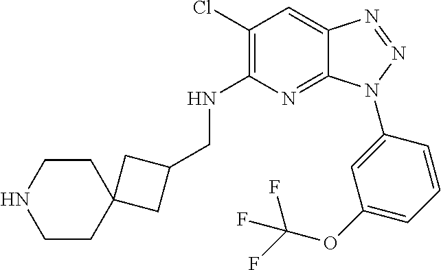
C1(Cl)=C(NCC2CC3(C2)CCNCC3)N=C2C(=C1)N=NN2C1=CC(OC(F)(F)F)=CC=C1
